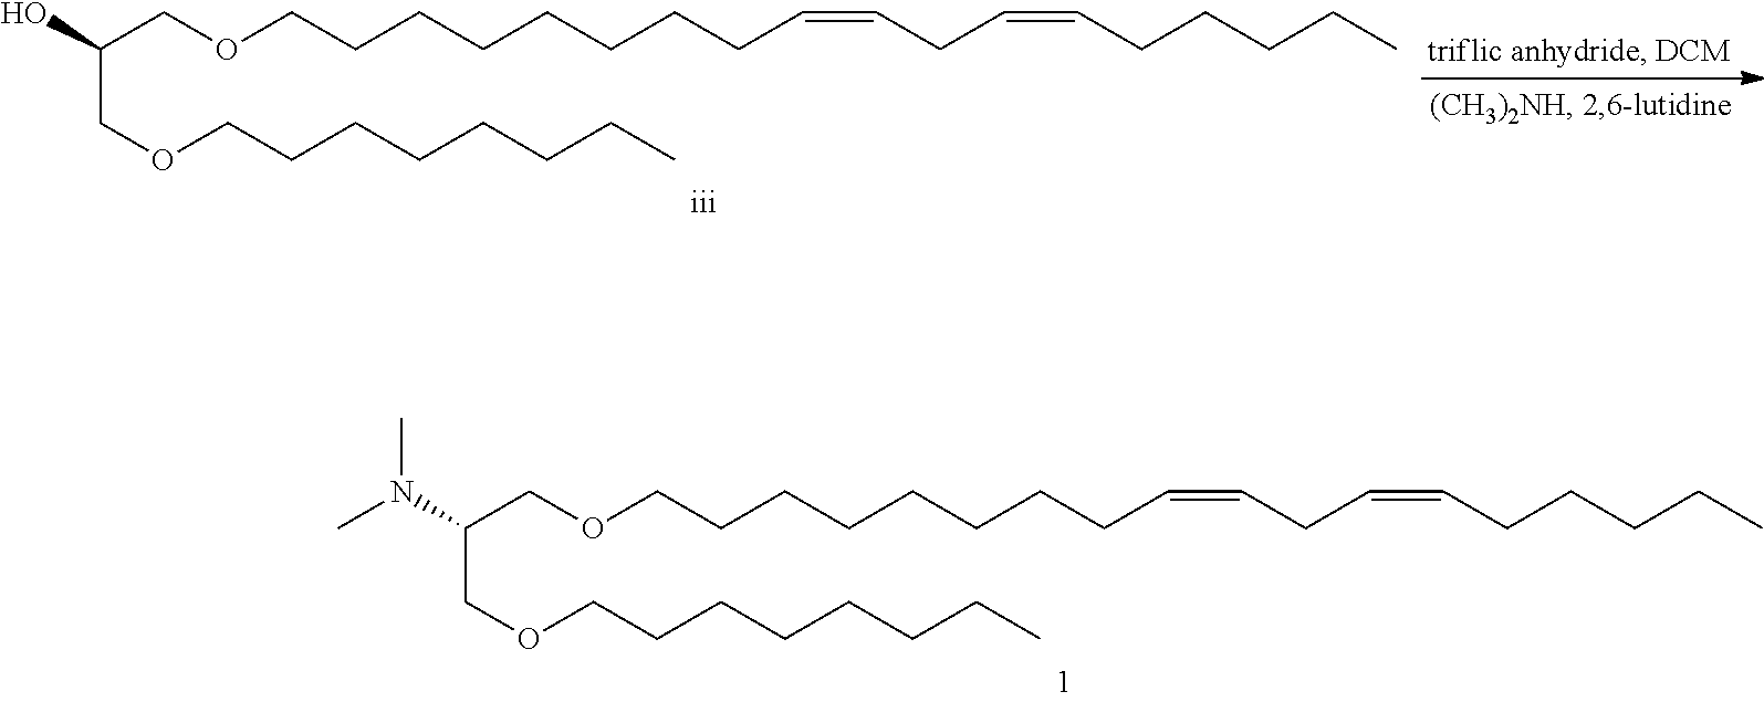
C(COCCCCCCCCC=CCC=CCCCCC)(COCCCCCCCC)N(C)C.C(COCCCCCCCCC=CCC=CCCCCC)(COCCCCCCCC)O
